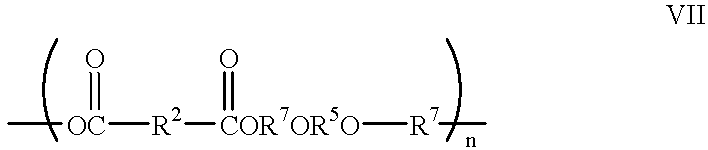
[OC]([R2][COR7OR5O]([R7]C)=O)(=O)C
